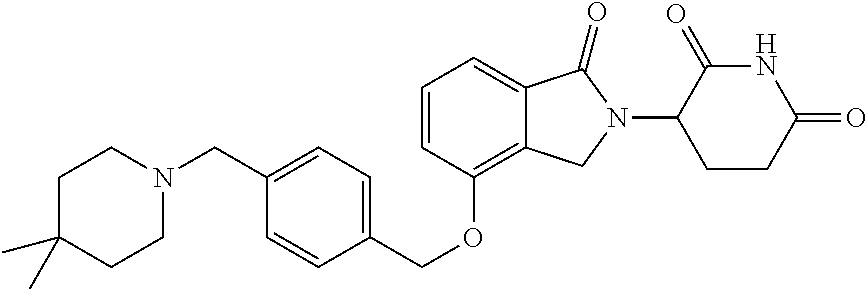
C1CN(CC2=CC=C(COC3=C4C(=CC=C3)C(=O)N(C3CCC(=O)NC3=O)C4)C=C2)CCC1(C)C
